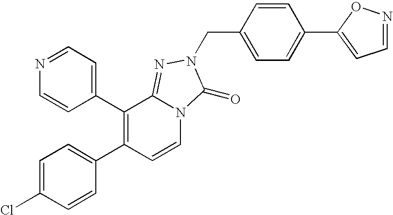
C1=C(Cl)C=CC(C2=C(C3=CC=NC=C3)C3=NN(CC4=CC=C(C5=CC=NO5)C=C4)C(=O)N3C=C2)=C1
